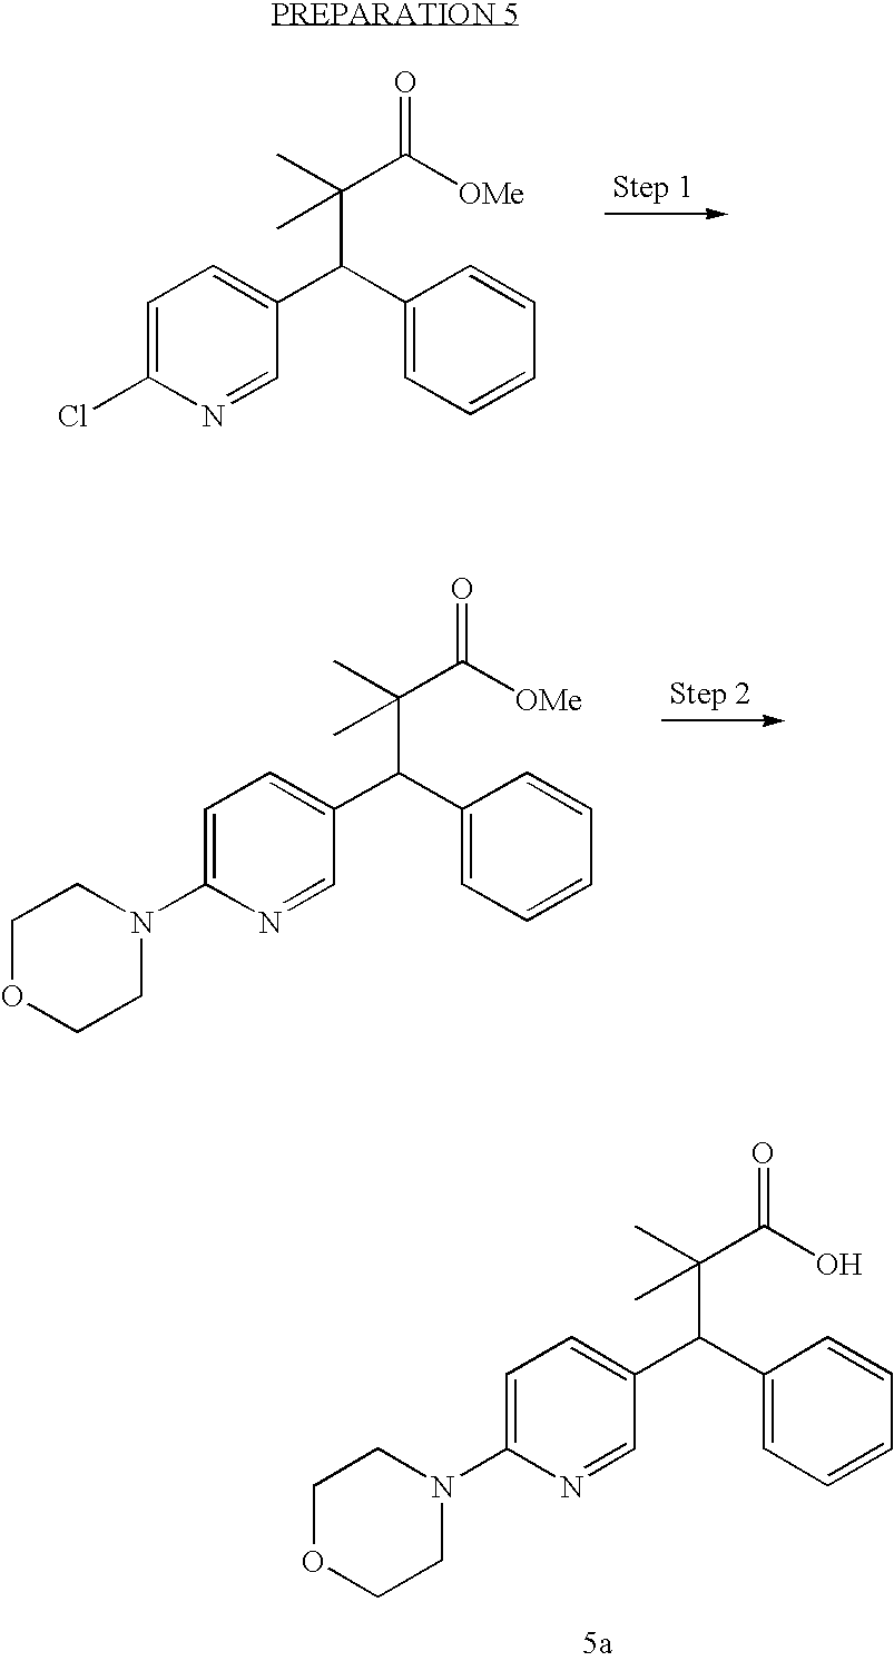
C1(C(C2=CC=CC=C2)C(C)(C)C([OMe])=O)=CC=C(Cl)N=C1.C1(C(C2=CC=CC=C2)C(C)(C)C([OMe])=O)=CC=C(N2CCOCC2)N=C1.C1(C(C2=CC=CC=C2)C(C)(C)C(O)=O)=CC=C(N2CCOCC2)N=C1
